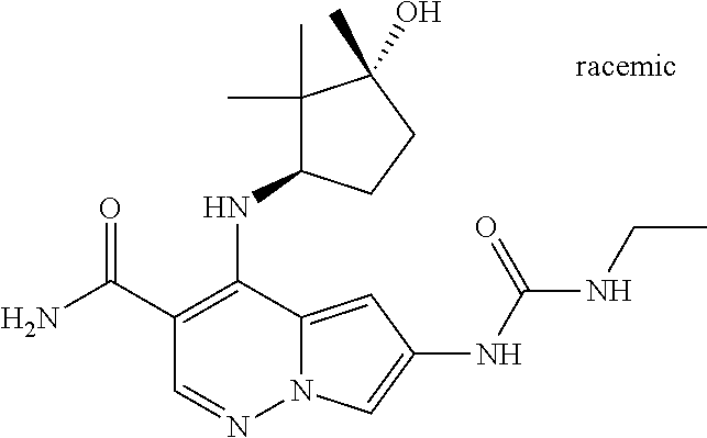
O=C(C1=C(NC2C(C)(C)C(C)(O)CC2)C2=CC(NC(NCC)=O)=CN2N=C1)N
